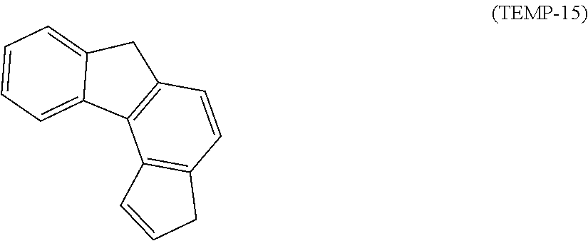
C1=CC=C2C(=C1)CC1=C2C2=C(C=C1)CC=C2
